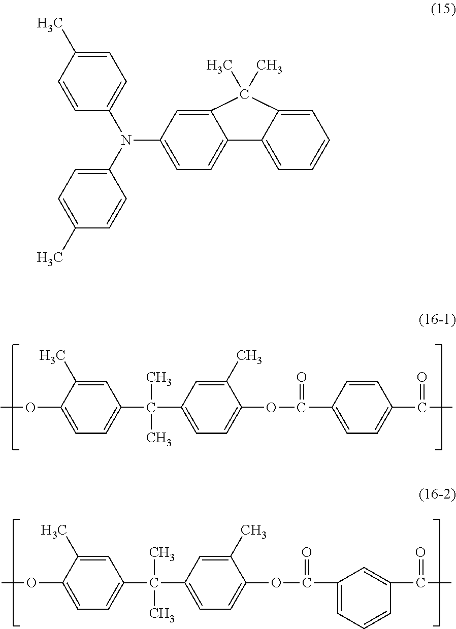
C1=C(C)C(OC)=CC=C1C(C)(C)C1=CC=C(OC(=O)C2=CC=C(C(=O)C)C=C2)C(C)=C1.C1=C(C)C(OC)=CC=C1C(C)(C)C1=CC=C(OC(=O)C2=CC=CC(C(=O)C)=C2)C(C)=C1.C12=CC(N(C3=CC=C(C)C=C3)C3=CC=C(C)C=C3)=CC=C1C1=CC=CC=C1C2(C)C
